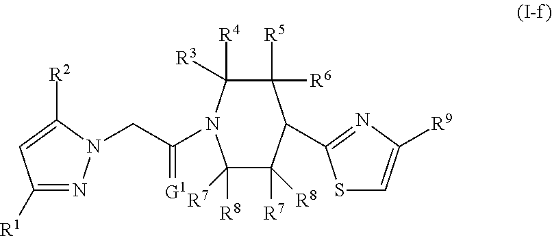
C1([R1])=NN(CC(=[G1])N2C([R4])([R3])C([R5])([R6])C(C3=NC([R9])=CS3)C([R7])([R8])C2([R8])[R7])C([R2])=C1
